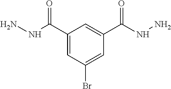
C1(C(NN)=O)=CC(Br)=CC(C(NN)=O)=C1
